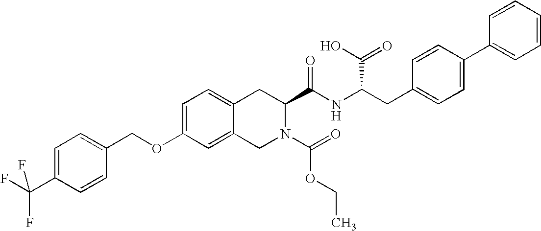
C12=CC=C(OCC3=CC=C(C(F)(F)F)C=C3)C=C1CN(C(=O)OCC)C(C(NC(CC1=CC=C(C3=CC=CC=C3)C=C1)C(O)=O)=O)C2
